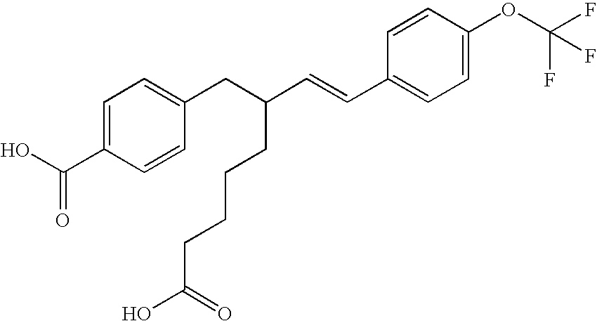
C1=C(C(O)=O)C=CC(CC(C=CC2=CC=C(OC(F)(F)F)C=C2)CCCCC(O)=O)=C1
